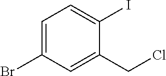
C1=C(Br)C=C(CCl)C(I)=C1
